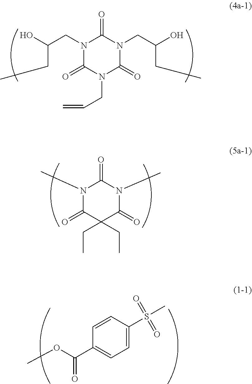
N1(CC(O)CC)C(=O)N(CC=C)C(=O)N(CC(O)CC)C1=O.N1(C)C(=O)C(CC)(CC)C(=O)N(C)C1=O.C1=CC(S(C)(=O)=O)=CC=C1C(OC)=O
